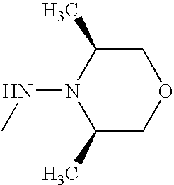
C1C(C)N(NC)C(C)CO1
